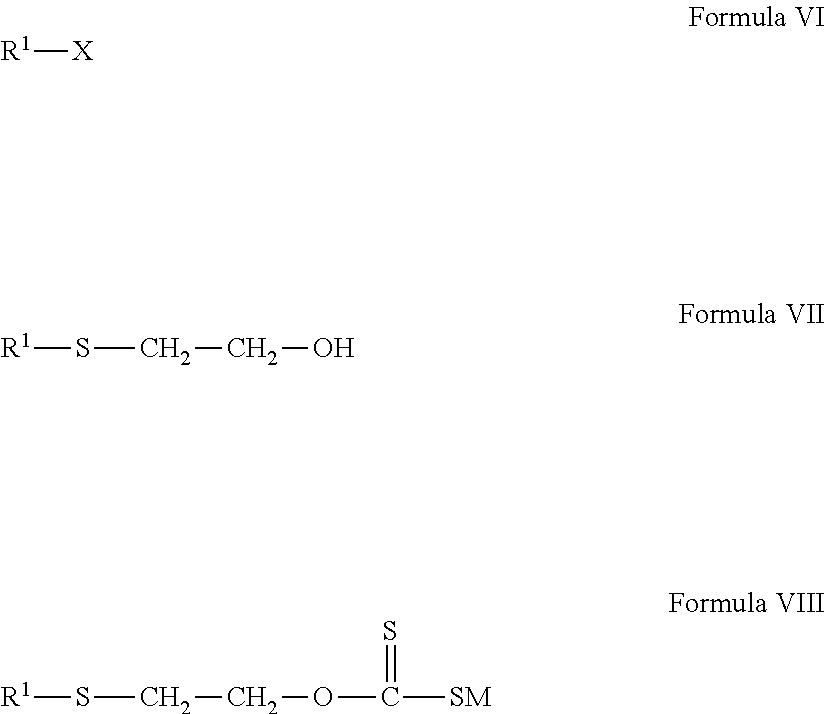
[R1][X].[R1]SCCO.[R1]SCCOC([SM])=S
